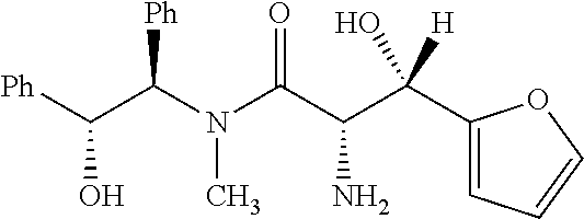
[Ph]C(C(N(C(C(C(O)([H])C1=CC=CO1)N)=O)C)[Ph])O
